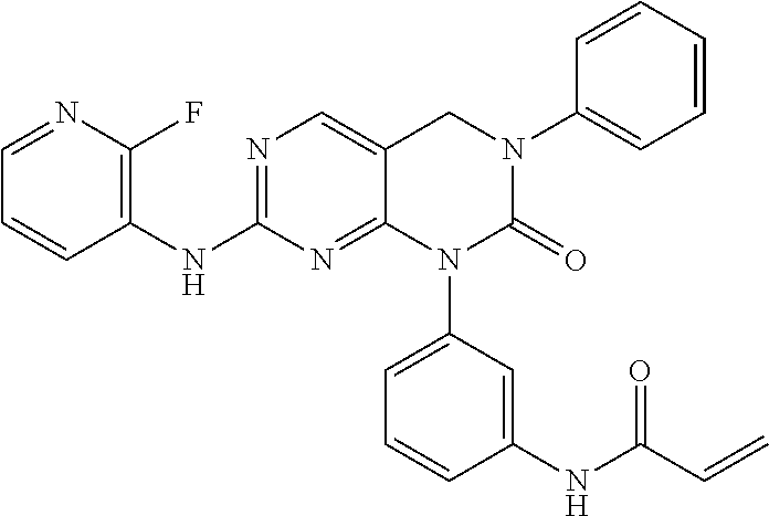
N1=C(NC2=C(F)N=CC=C2)N=C2C(=C1)CN(C1=CC=CC=C1)C(=O)N2C1=CC=CC(NC(C=C)=O)=C1
